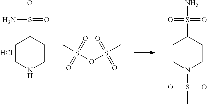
C1CNCCC1S(=O)(=O)N.Cl.C1CN(S(C)(=O)=O)CCC1S(N)(=O)=O.S(=O)(=O)(C)OS(C)(=O)=O
